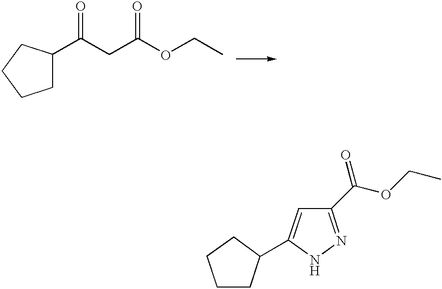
C1CC(C2=CC(C(=O)OCC)=NN2)CC1.C1C(C(CC(OCC)=O)=O)CCC1
